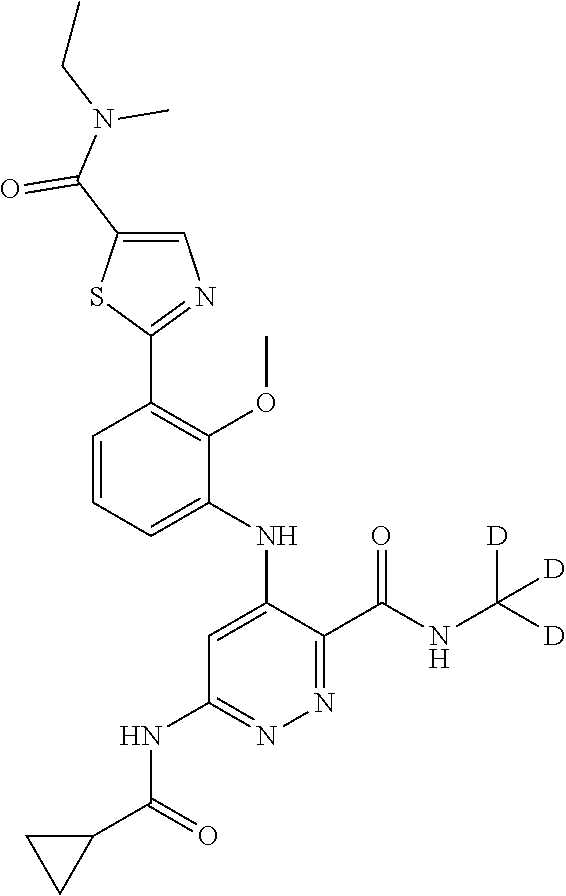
C1=CC=C(NC2=CC(NC(C3CC3)=O)=NN=C2C(NC([D])([D])[D])=O)C(OC)=C1C1=NC=C(C(N(C)CC)=O)S1
